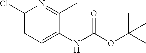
C1(Cl)=CC=C(NC(OC(C)(C)C)=O)C(C)=N1
